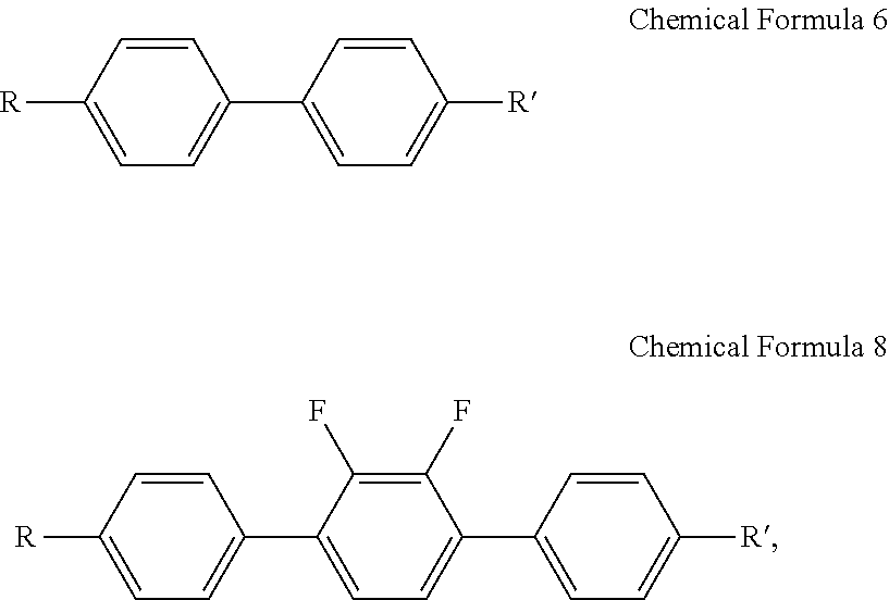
C1([R])=CC=C(C2=CC=C([R])C=C2)C=C1.C1([R])=CC=C(C2=CC=C(C3=CC=C([R])C=C3)C(F)=C2F)C=C1
